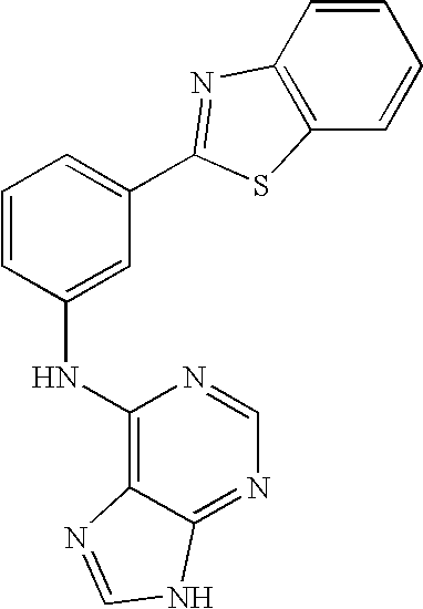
C1(NC2=CC(C3=NC4=C(S3)C=CC=C4)=CC=C2)=C2C(=NC=N1)NC=N2
